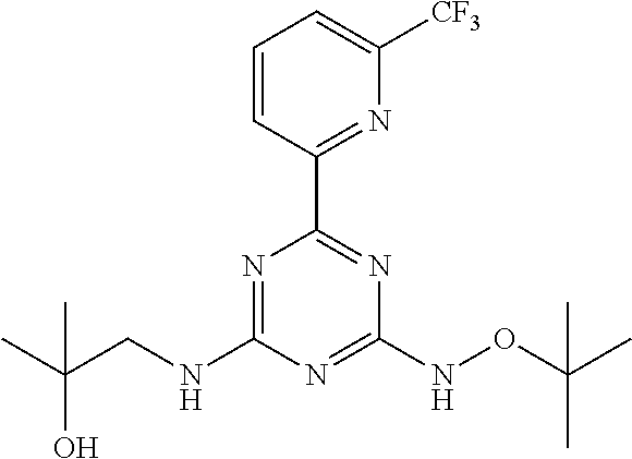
C(CNC1=NC(C2=NC([CF3])=CC=C2)=NC(NOC(C)(C)C)=N1)(C)(O)C
